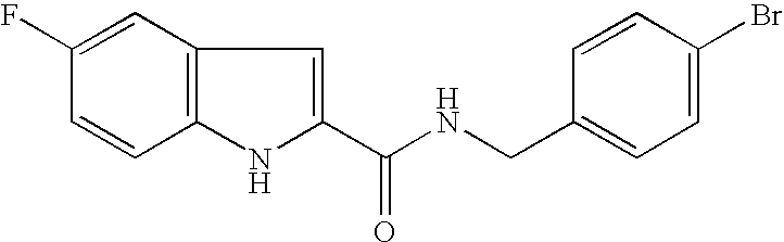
C1(C(NCC2=CC=C(Br)C=C2)=O)=CC2=C(N1)C=CC(F)=C2
